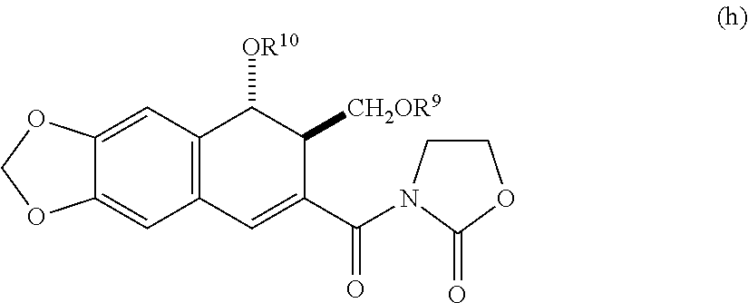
C12=CC3=C(C=C1OCO2)C=C(C(=O)N1CCOC1=O)C([CH2OR9])C3[OR10]
